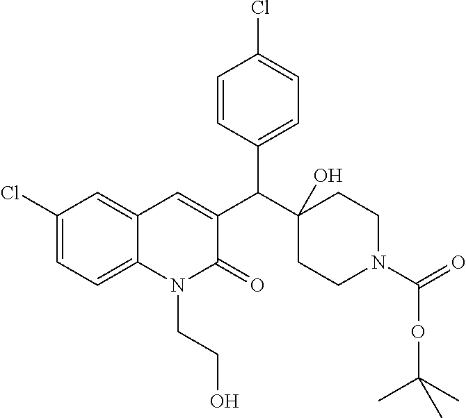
C1(Cl)=CC=C2C(=C1)C=C(C(C1=CC=C(Cl)C=C1)C1(O)CCN(C(=O)OC(C)(C)C)CC1)C(=O)N2CCO
